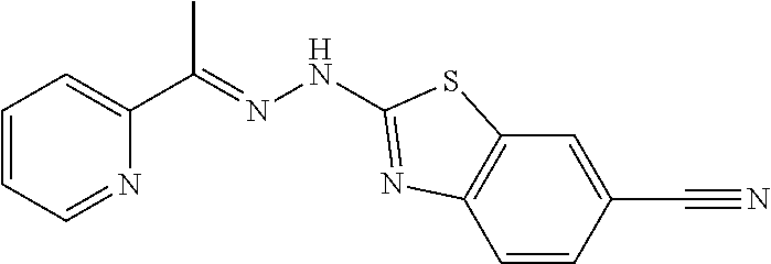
C1=NC(C(=NNC2=NC3=C(C=C(C#N)C=C3)S2)C)=CC=C1
